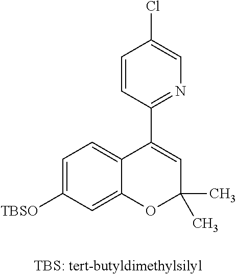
C1=C([TBSO])C=C2C(=C1)C(C1=NC=C(Cl)C=C1)=CC(C)(C)O2
